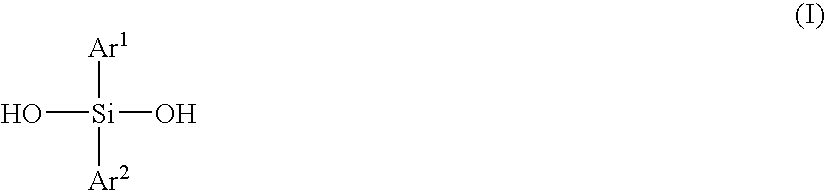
[Ar1][Si](O)(O)[Ar2]
